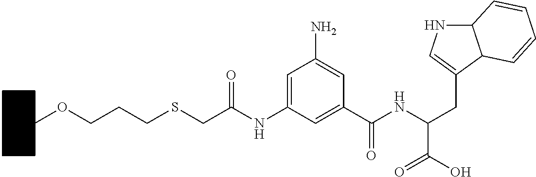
C1(NC(CSCCCOC2CCCCC2)=O)=CC(N)=CC(C(NC(CC2=CNC3C2C=CC=C3)C(=O)O)=O)=C1
